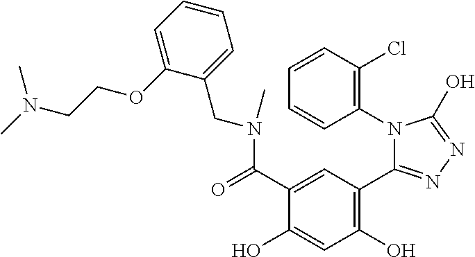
C1=CC=C(OCCN(C)C)C(CN(C)C(C2=CC(C3=NN=C(O)N3C3=C(Cl)C=CC=C3)=C(O)C=C2O)=O)=C1
